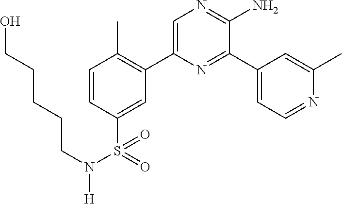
C1=CC(S(=O)(N(CCCCCO)[H])=O)=CC(C2=CN=C(N)C(C3=CC=NC(C)=C3)=N2)=C1C
